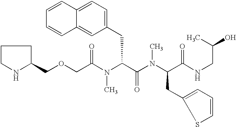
C1(COCC(N(C(C(=O)N(C)C(CC2=CC=CS2)C(=O)NCC(C)O)CC2=CC=C3C(=C2)C=CC=C3)C)=O)CCCN1
